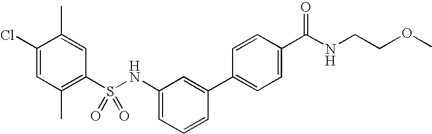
C1(Cl)=CC(C)=C(S(NC2=CC=CC(C3=CC=C(C(NCCOC)=O)C=C3)=C2)(=O)=O)C=C1C
